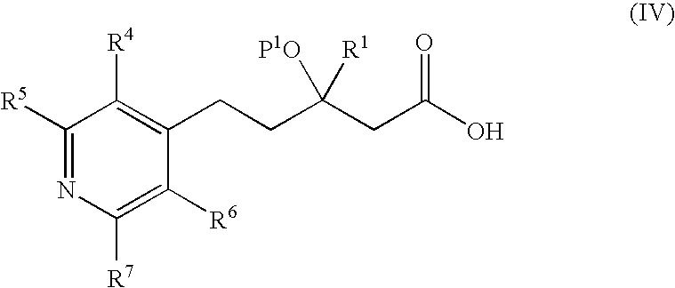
C1([R5])=NC([R7])=C([R6])C(CCC(CC(O)=O)([P1O])[R1])=C1[R4]
